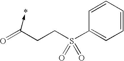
C1=CC=CC(S(CCC(=O)->*)(=O)=O)=C1
